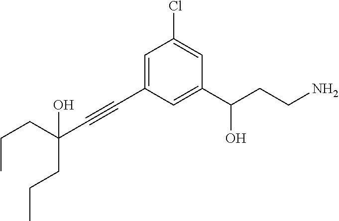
C1=C(C#CC(CCC)(CCC)O)C=C(C(CCN)O)C=C1Cl
